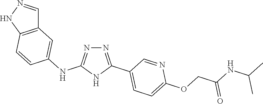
N1=C(NC2=CC3=C(C=C2)NN=C3)NC(C2=CC=C(OCC(NC(C)C)=O)N=C2)=N1
